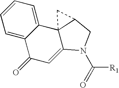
C1=C2C(=CC=C1)C13C(=CC2=O)N(C([R1])=O)CC1C3
